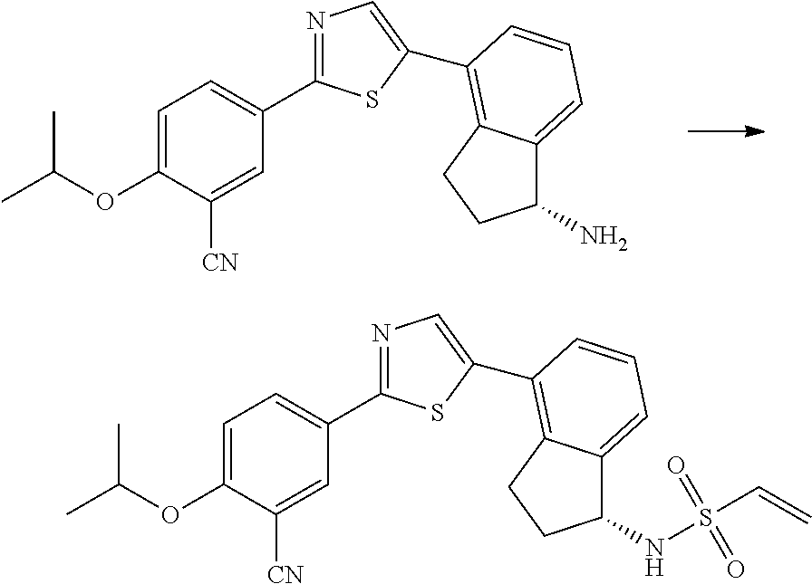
O(C1=CC=C(C2=NC=C(C3=C4C(=CC=C3)C(N)CC4)S2)C=C1[CN])C(C)C.O(C1=CC=C(C2=NC=C(C3=C4C(=CC=C3)C(NS(C=C)(=O)=O)CC4)S2)C=C1[CN])C(C)C
